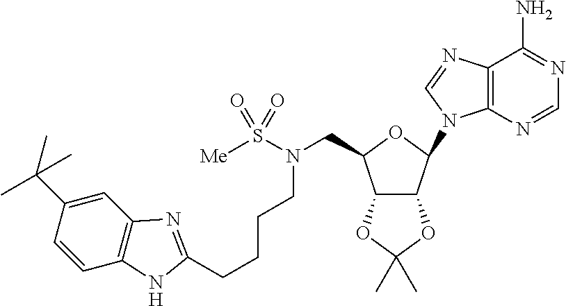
N(S([Me])(=O)=O)(CC1OC(N2C3=C(C(N)=NC=N3)N=C2)C2C1OC(C)(C)O2)CCCCC1=NC2=C(C=CC(C(C)(C)C)=C2)N1
